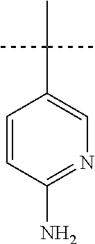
C1=CC(N)=NC=C1C(C)(C)C
